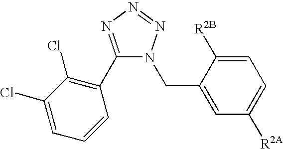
C1=C(Cl)C(Cl)=C(C2=NN=NN2CC2=CC([R2A])=CC=C2[R2B])C=C1
